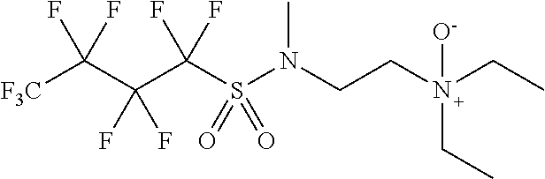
C(C(C(S(N(CCN(CC)([O-])CC)C)(=O)=O)(F)F)(F)F)([F3C])(F)F
